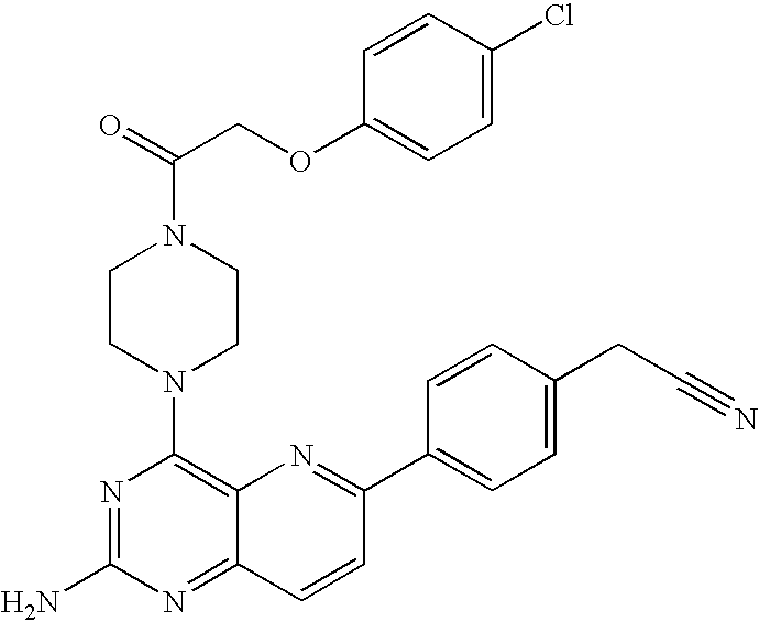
C1=C(Cl)C=CC(OCC(N2CCN(C3=C4C(=NC(N)=N3)C=CC(C3=CC=C(CC#N)C=C3)=N4)CC2)=O)=C1
